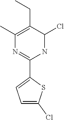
C1(C)=C(CC)C(Cl)NC(C2=CC=C(Cl)S2)=N1
